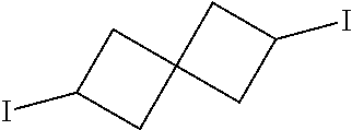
C1C(I)CC12CC(I)C2
